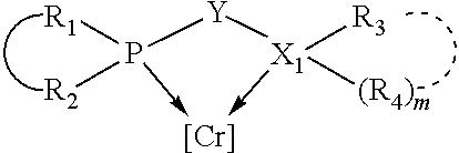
[R1]P1([R2])->[Cr]-[X1]([R3])([(R4)m])[Y]1
